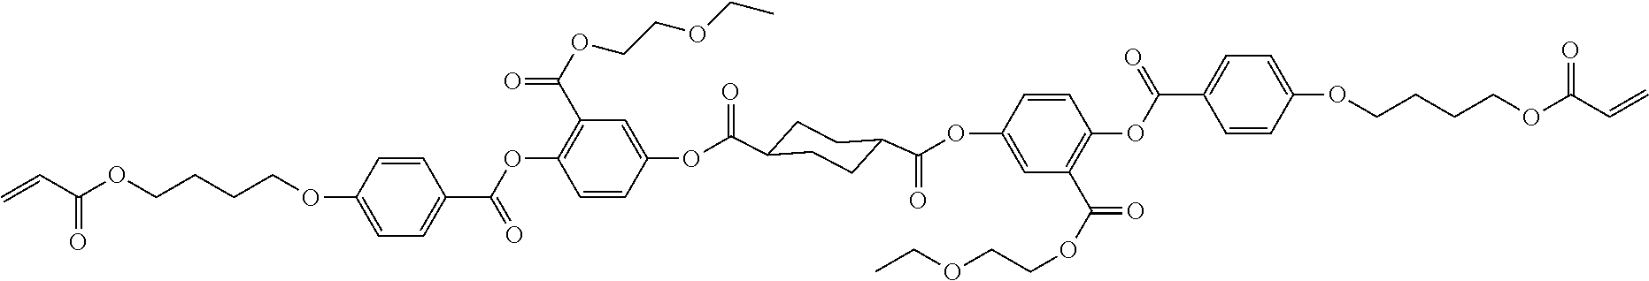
C1=CC(OCCCCOC(C=C)=O)=CC=C1C(OC1=C(C(OCCOCC)=O)C=C(OC(=O)C2CCC(C(OC3=CC(C(OCCOCC)=O)=C(OC(C4=CC=C(OCCCCOC(C=C)=O)C=C4)=O)C=C3)=O)CC2)C=C1)=O
